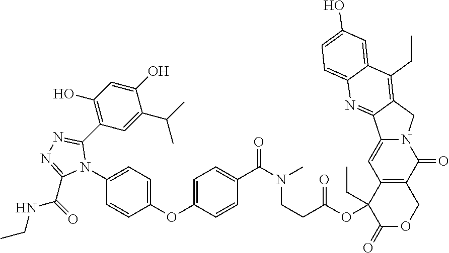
C1(N2C(C3=C(O)C=C(O)C(C(C)C)=C3)=NN=C2C(=O)NCC)=CC=C(OC2=CC=C(C(N(CCC(OC3(CC)C(=O)OCC4=C3C=C3N(C4=O)CC4=C(CC)C5=CC(O)=CC=C5N=C34)=O)C)=O)C=C2)C=C1
